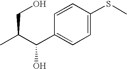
C1=C(SC)C=CC(C(C(C)CO)O)=C1
